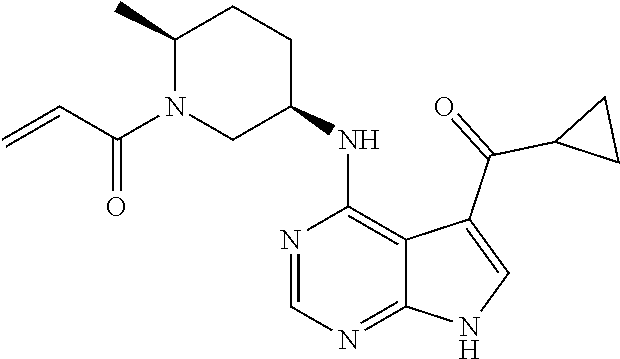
C12=NC=NC(NC3CCC(C)N(C(C=C)=O)C3)=C1C(C(C1CC1)=O)=CN2
